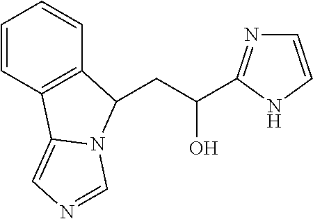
C1=CC2=C(C=C1)C(CC(C1=NC=CN1)O)N1C2=CN=C1
